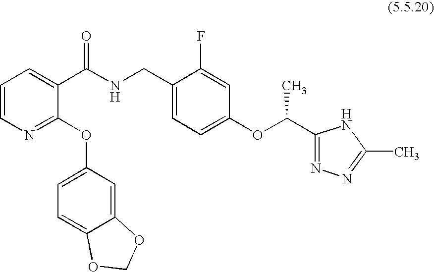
C1(OC2=CC=C3C(=C2)OCO3)=NC=CC=C1C(NCC1=CC=C(OC(C)C2=NN=C(C)N2)C=C1F)=O
